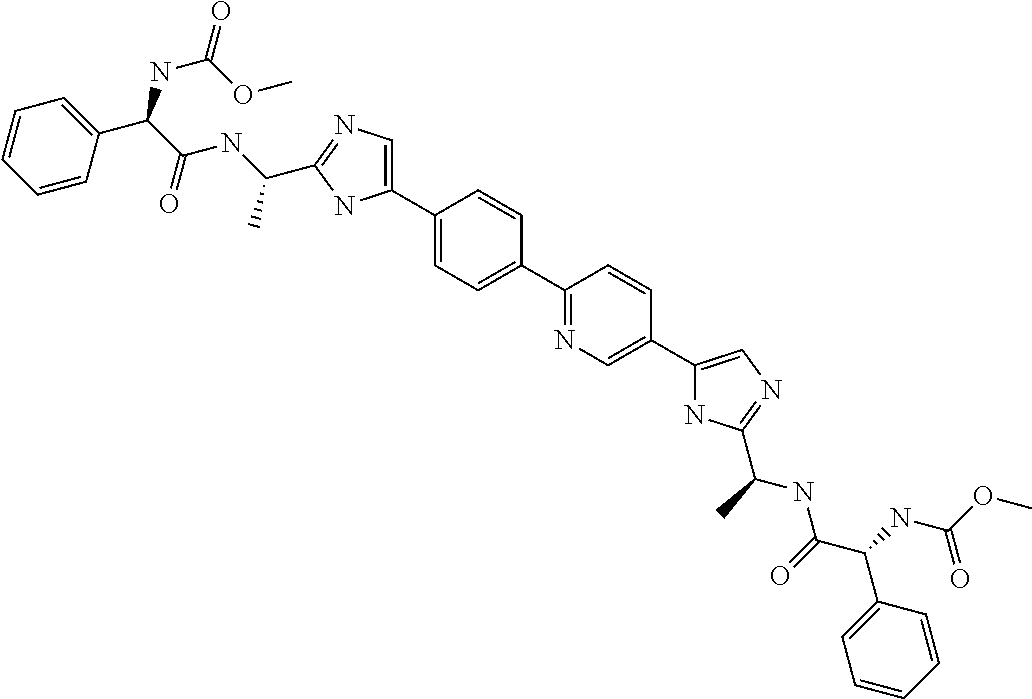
C1(C2=CN=C(C(NC(C(C3=CC=CC=C3)NC(OC)=O)=O)C)N2)=CC=C(C2=NC=C(C3=CN=C(C(NC(C(NC(OC)=O)C4=CC=CC=C4)=O)C)N3)C=C2)C=C1
